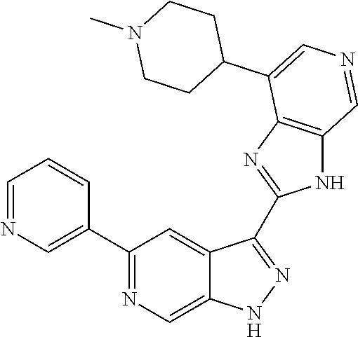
C1(C2=CN=CC=C2)=NC=C2C(=C1)C(C1=NC3=C(N1)C=NC=C3C1CCN(C)CC1)=NN2
